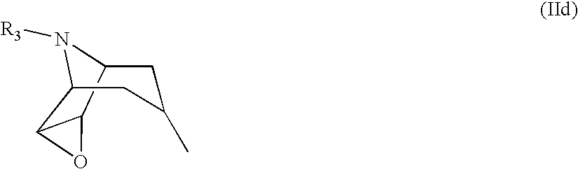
N1([R3])C2CC(C)CC1C1C2O1
